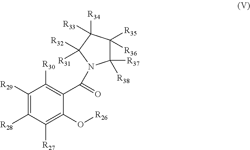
C1([R29])=C([R28])C([R27])=C(O[R26])C(C(=O)N2C([R37])([R38])C([R36])([R35])C([R34])([R33])C2([R31])[R32])=C1[R30]
